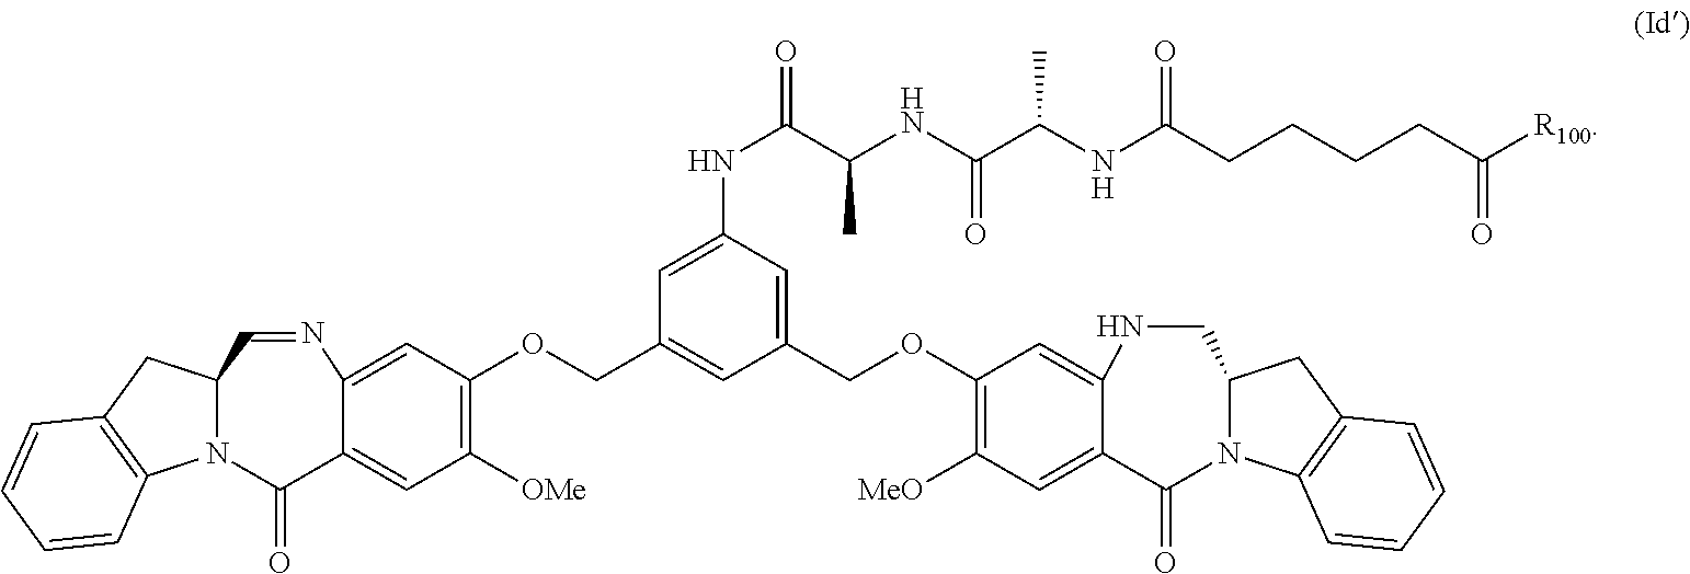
C1(COC2=C([MeO])C=C3C(=C2)NCC2N(C3=O)C3=C(C2)C=CC=C3)=CC(NC(C(NC(C(NC(CCCCC([R100])=O)=O)C)=O)C)=O)=CC(COC2=C([OMe])C=C3C(=C2)N=CC2N(C3=O)C3=C(C2)C=CC=C3)=C1
